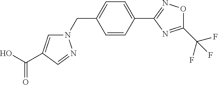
C1=CC(C2=NOC(C(F)(F)F)=N2)=CC=C1CN1C=C(C(O)=O)C=N1
